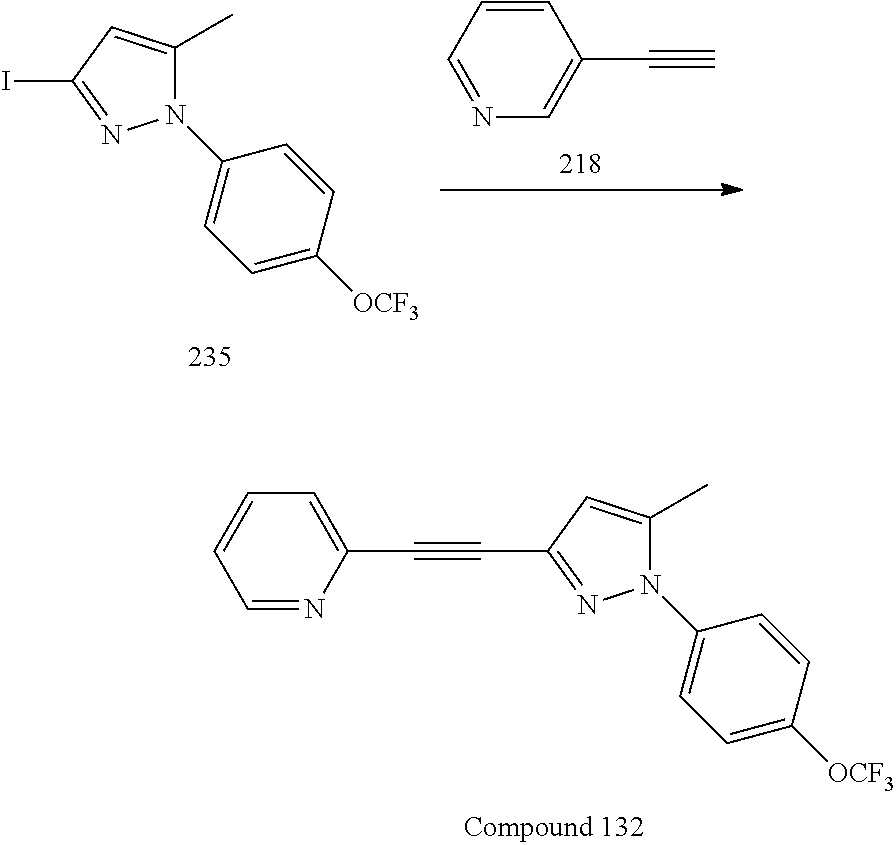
C#CC1=CN=CC=C1.IC1=NN(C2=CC=C([OCF3])C=C2)C(C)=C1.C(C1=NN(C2=CC=C([OCF3])C=C2)C(C)=C1)#CC1=CC=CC=N1
